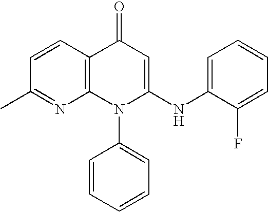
C1(C)=NC2=C(C=C1)C(=O)C=C(NC1=CC=CC=C1F)N2C1=CC=CC=C1
